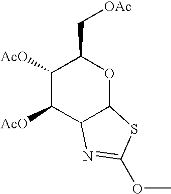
C1([AcO])C([AcO])C2C(OC1C[OAc])SC(OC)=N2
